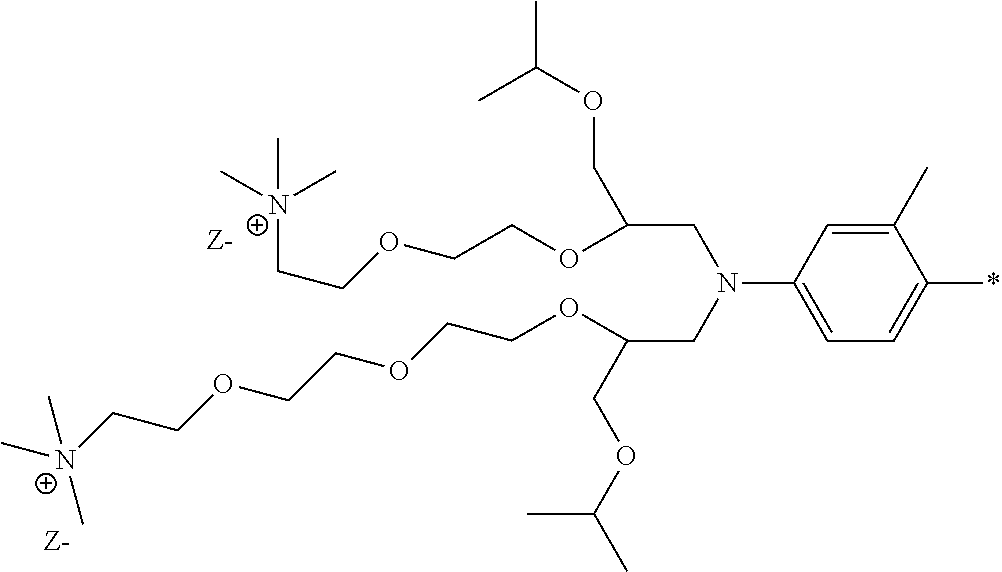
C1(C)=CC(N(CC(OCCOCCOCC[N+](C)(C)C)COC(C)C)CC(COC(C)C)OCCOCC[N+](C)(C)C)=CC=C1*
